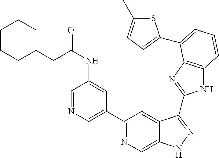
C1(C2=NC=C3C(=C2)C(C2=NC4=C(N2)C=CC=C4C2=CC=C(C)S2)=NN3)=CN=CC(NC(=O)CC2CCCCC2)=C1
